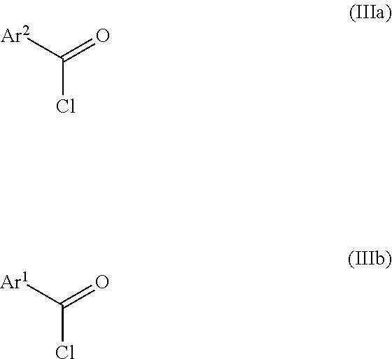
C(Cl)([Ar2])=O.C(Cl)([Ar1])=O
